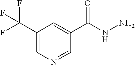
C1(C(F)(F)F)=CN=CC(C(NN)=O)=C1
